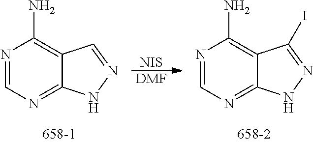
N1=CN=C2C(=C1N)C=NN2.[NIS].[DMF].N1=CN=C2C(=C1N)C(I)=NN2
